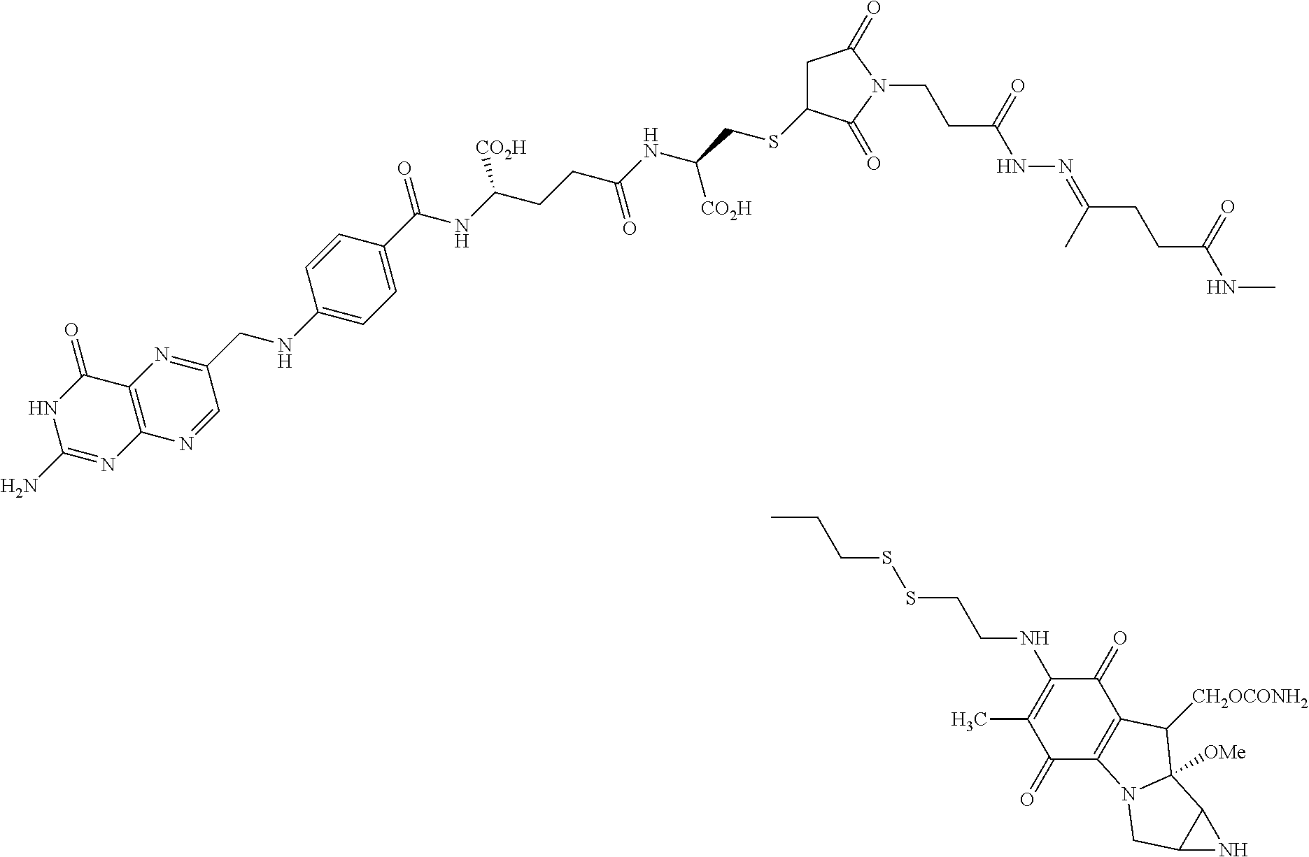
C12=C(C(=O)NC(N)=N1)N=C(CNC1=CC=C(C(NC(CCC(NC(CSC3CC(=O)N(CCC(NN=C(CCC(NC)=O)C)=O)C3=O)[CO2H])=O)[CO2H])=O)C=C1)C=N2.CCCSSCCNC1=C(C)C(=O)C2=C(C1=O)C([CH2OCONH2])C1([OMe])N2CC2C1N2
